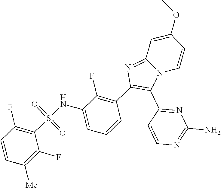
C12=NC(C3=C(F)C(NS(C4=C(F)C=CC([Me])=C4F)(=O)=O)=CC=C3)=C(C3=NC(N)=NC=C3)N1C=CC(OC)=C2
